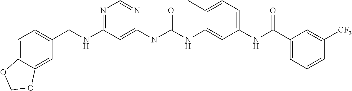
C1(CNC2=NC=NC(N(C(NC3=CC(NC(C4=CC=CC([CF3])=C4)=O)=CC=C3C)=O)C)=C2)=CC=C2C(=C1)OCO2
